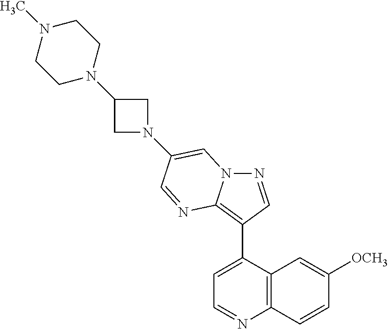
N1=CC(C2=CC=NC3=C2C=C([OCH3])C=C3)=C2N1C=C(N1CC(N3CCN(C)CC3)C1)C=N2
